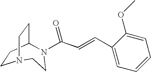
C1CC2CCN1CCN2C(C=CC1=CC=CC=C1OC)=O
